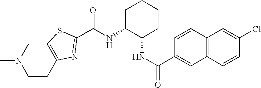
N1(C)CCC2=C(C1)SC(C(NC1C(NC(=O)C3=CC4=C(C=C3)C=C(Cl)C=C4)CCCC1)=O)=N2
